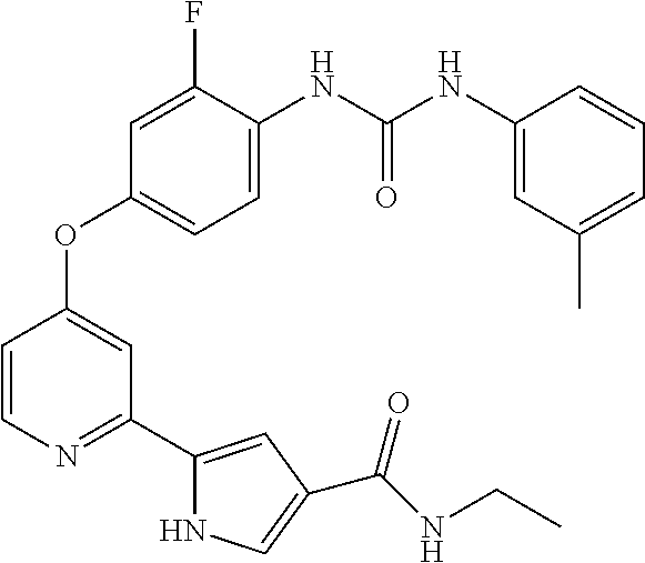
C1=C(NC(NC2=CC(C)=CC=C2)=O)C(F)=CC(OC2=CC(C3=CC(C(NCC)=O)=CN3)=NC=C2)=C1
